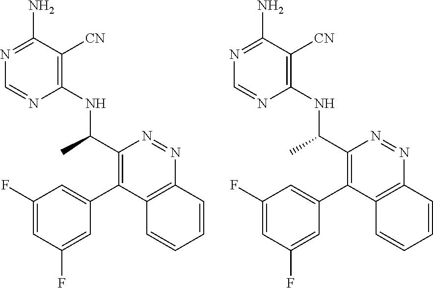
C1(NC(C2=C(C3=CC(F)=CC(F)=C3)C3=C(N=N2)C=CC=C3)C)=C([CN])C(N)=NC=N1.C1(NC(C2=C(C3=CC(F)=CC(F)=C3)C3=C(N=N2)C=CC=C3)C)=C([CN])C(N)=NC=N1
